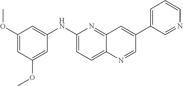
C1=C(OC)C=C(OC)C=C1NC1=CC=C2C(=N1)C=C(C1=CC=CN=C1)C=N2
